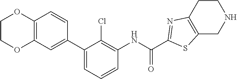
C1(C2=CC3=C(C=C2)OCCO3)=CC=CC(NC(C2=NC3=C(CNCC3)S2)=O)=C1Cl
